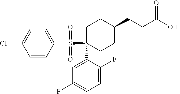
C1=C(Cl)C=CC(S(=O)(=O)C2(C3=CC(F)=CC=C3F)CCC(CCC([OH])=O)CC2)=C1
